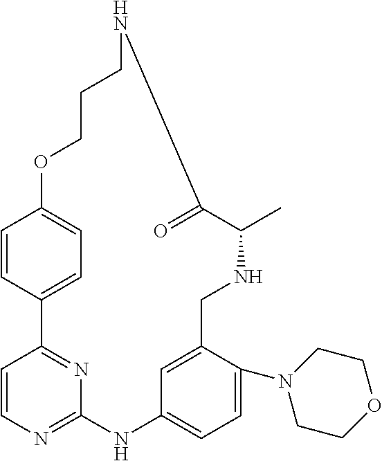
C12=NC=CC(=N1)C1=CC=C(C=C1)OCCCNC(=O)C(C)NCC1=CC(=CC=C1N1CCOCC1)N2
